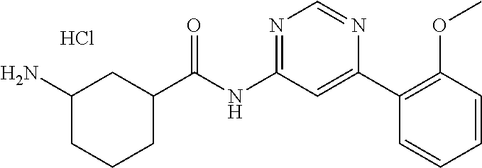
C1C(C(NC2=NC=NC(C3=C(OC)C=CC=C3)=C2)=O)CC(N)CC1.Cl
